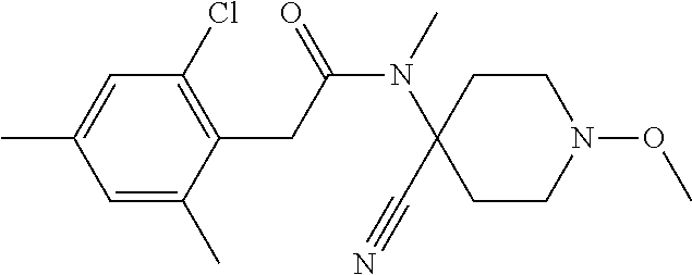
C1=C(C)C=C(C)C(CC(N(C2(C#N)CCN(OC)CC2)C)=O)=C1Cl
